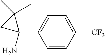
C1=CC([CF3])=CC=C1C1(N)C(C)(C)C1
